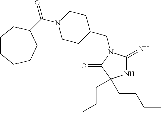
C(N1CCC(CN2C(=N)NC(CCCC)(CCCC)C2=O)CC1)(=O)C1CCCCCC1
